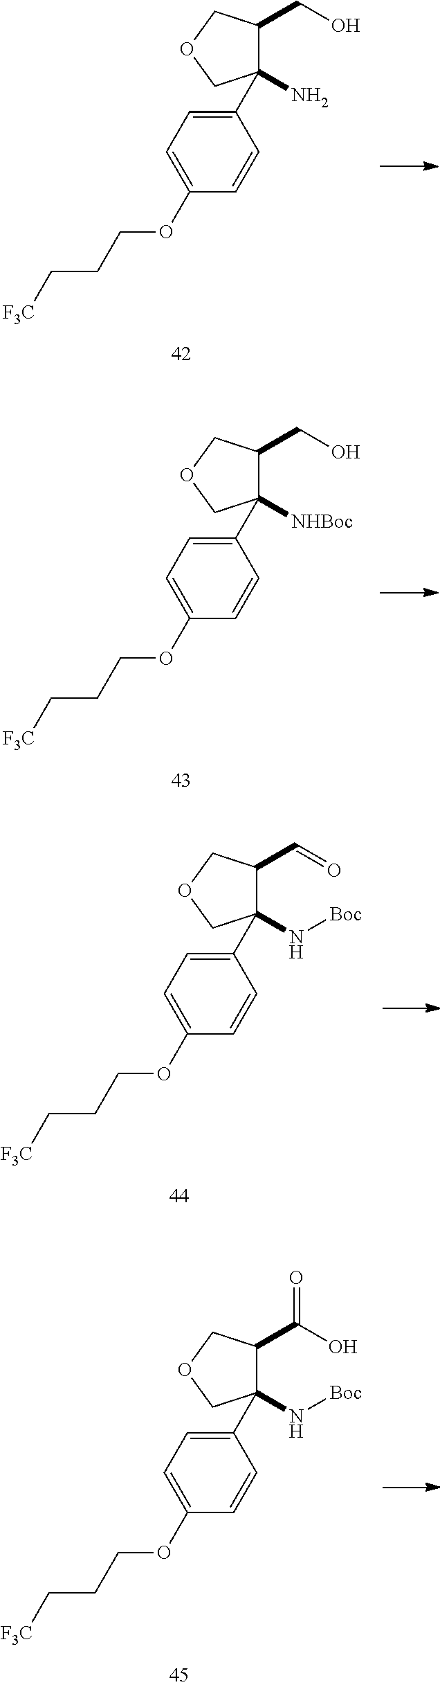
C1(N)(C2=CC=C(OCCC[F3C])C=C2)C(CO)COC1.C1([NHBoc])(C2=CC=C(OCCC[F3C])C=C2)C(CO)COC1.C1(N[Boc])(C2=CC=C(OCCC[F3C])C=C2)C(C=O)COC1.C1(N[Boc])(C2=CC=C(OCCC[F3C])C=C2)C(C(O)=O)COC1
